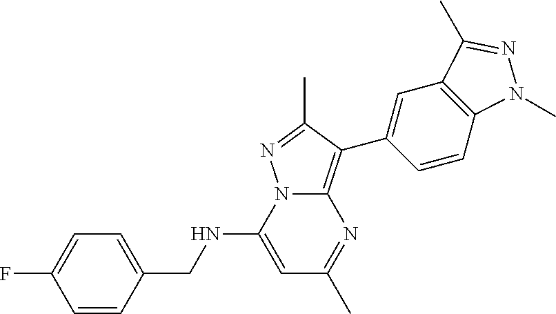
C1=C(NCC2=CC=C(F)C=C2)N2C(=C(C3=CC4=C(C=C3)N(C)N=C4C)C(C)=N2)N=C1C
